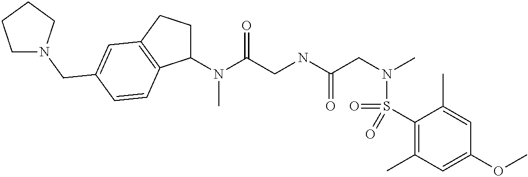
C1(N(C(CNC(CN(C)S(C2=C(C)C=C(OC)C=C2C)(=O)=O)=O)=O)C)CCC2=C1C=CC(CN1CCCC1)=C2
